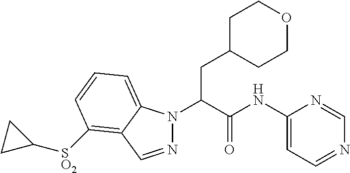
N1(C(C(NC2=CC=NC=N2)=O)CC2CCOCC2)N=CC2=C([SO2]C3CC3)C=CC=C12
